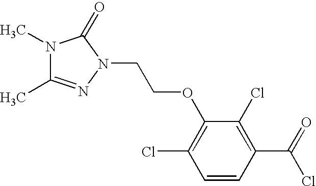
C(COC1=C(Cl)C=CC(C(=O)Cl)=C1Cl)N1N=C(C)N(C)C1=O
